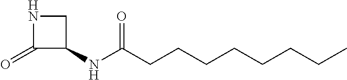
N1C(=O)C(NC(CCCCCCCC)=O)C1
